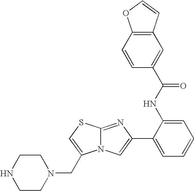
N12C(=NC(C3=CC=CC=C3NC(C3=CC4=C(C=C3)OC=C4)=O)=C1)SC=C2CN1CCNCC1
